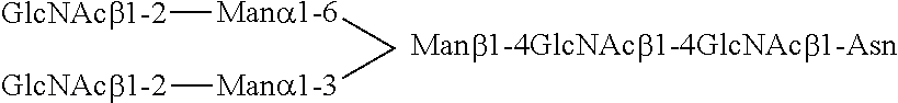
[Mana1-6](C[Mana1-3][GlcNAcb1-2])[GlcNAcb1-2].[Manb1-4GlcNAcb1-4GlcNAcb1-Asn]
